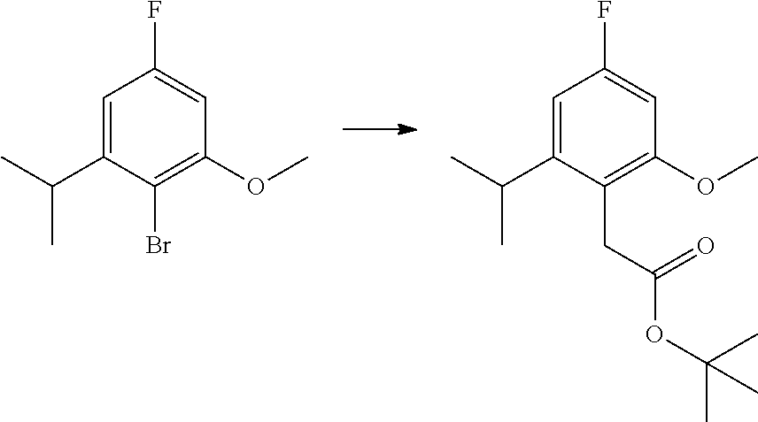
C1=C(C(C)C)C(Br)=C(OC)C=C1F.C1=C(C(C)C)C(CC(OC(C)(C)C)=O)=C(OC)C=C1F
